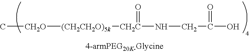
[CH2O](C)[(CH2CH2O)5k][CH2C](NCC(O)=O)=O
